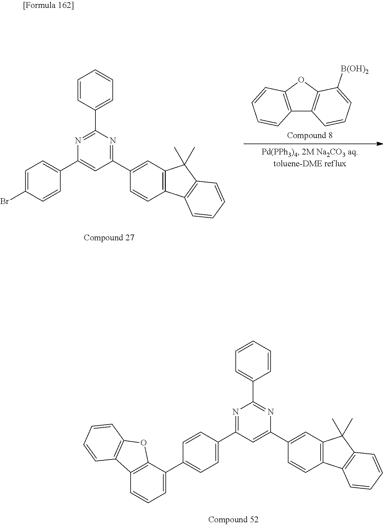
C1(C2=CC=CC=C2)=NC(C2=CC=C(Br)C=C2)=CC(C2=CC3=C(C=C2)C2=C(C3(C)C)C=CC=C2)=N1.C12=C(OC3=C1C=CC=C3[B(OH)2])C=CC=C2.C1(C2=CC=CC=C2)=NC(C2=CC3=C(C=C2)C2=C(C3(C)C)C=CC=C2)=CC(C2=CC=C(C3=CC=CC4=C3OC3=C4C=CC=C3)C=C2)=N1
